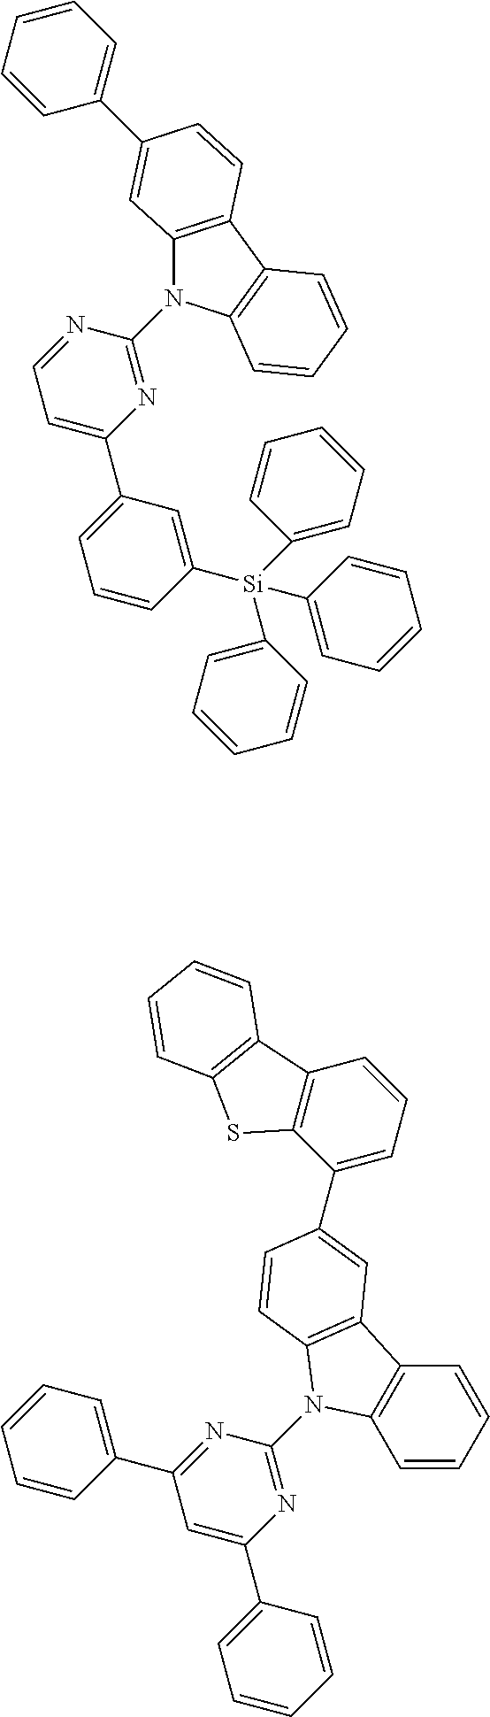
C1=CC=C(C2=CC3=C(C4=C(C=CC=C4)N3C3=NC(C4=CC=CC([Si](C5=CC=CC=C5)(C5=CC=CC=C5)C5=CC=CC=C5)=C4)=CC=N3)C=C2)C=C1.C1=CC=C(C2=NC(N3C4=C(C=CC=C4)C4=C3C=CC(C3=CC=CC5=C3SC3=C5C=CC=C3)=C4)=NC(C3=CC=CC=C3)=C2)C=C1
